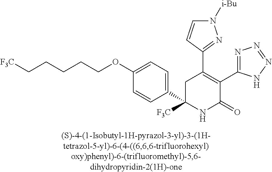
C1(C2=C(C3=NN=NN3)C(=O)NC(C3=CC=C(OCCCCC[F3C])C=C3)([F3C])C2)=NN([i-Bu])C=C1
